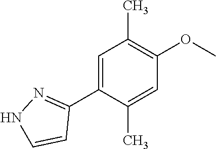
C1=C(C2=NNC=C2)C(C)=CC(OC)=C1C
